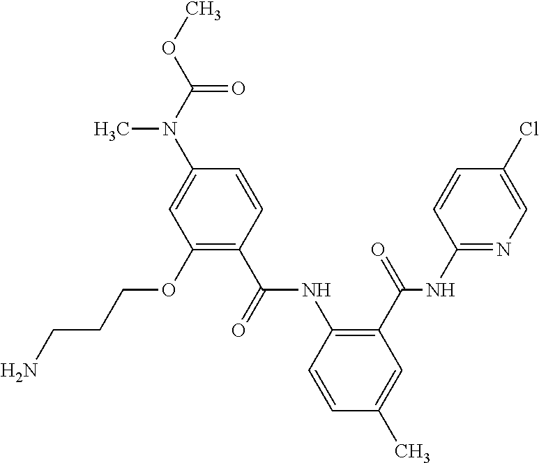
C1(NC(C2=C(OCCCN)C=C(N(C(OC)=O)C)C=C2)=O)=C(C(=O)NC2=NC=C(Cl)C=C2)C=C(C)C=C1
